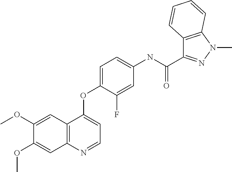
C1(OC)=CC2=C(C=C1OC)N=CC=C2OC1=CC=C(NC(C2=NN(C)C3=C2C=CC=C3)=O)C=C1F
